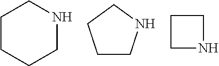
C1CCCNC1.C1CNCC1.C1NCC1
